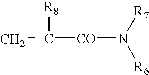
[R8]C[CO]N([R6])[R7]
